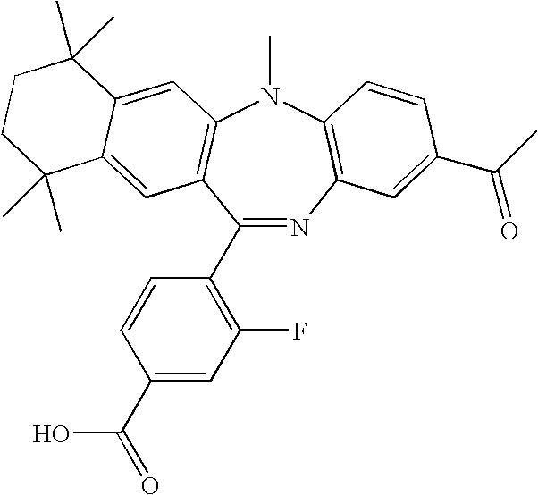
C1(C2=C(F)C=C(C(O)=O)C=C2)=NC2=C(N(C)C3=C1C=C1C(=C3)C(C)(C)CCC1(C)C)C=CC(C(C)=O)=C2
